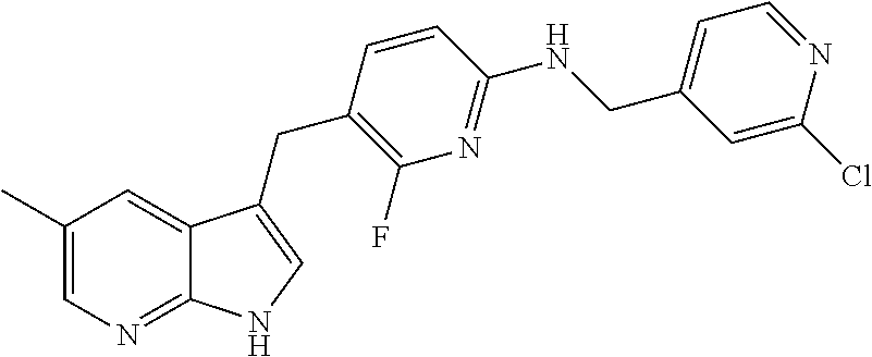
C1(C)=CN=C2C(=C1)C(CC1=C(F)N=C(NCC3=CC=NC(Cl)=C3)C=C1)=CN2
